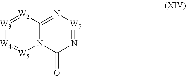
[W3]1=[W2]C2=N[W7]=NC(=O)N2[W5]=[W4]1
